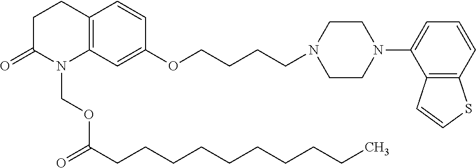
C12=C(C=C(OCCCCN3CCN(C4=CC=CC5=C4C=CS5)CC3)C=C1)N(COC(=O)CCCCCCCCCC)C(=O)CC2
